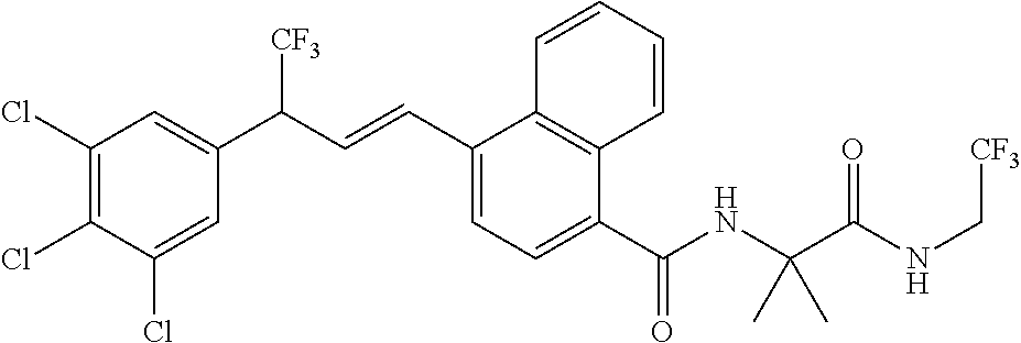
C1(Cl)=C(Cl)C(Cl)=CC(C(C=CC2=CC=C(C(NC(C(NC[CF3])=O)(C)C)=O)C3=C2C=CC=C3)[CF3])=C1
